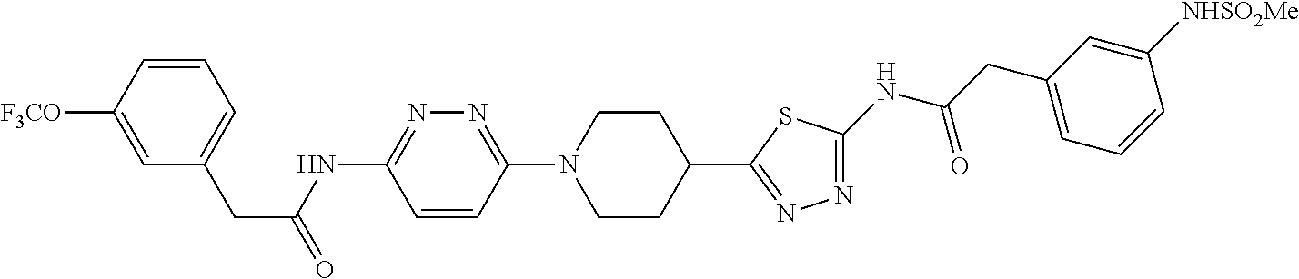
C1=C([F3CO])C=CC=C1CC(=O)NC1=NN=C(N2CCC(C3=NN=C(NC(CC4=CC=CC([NHSO2Me])=C4)=O)S3)CC2)C=C1
